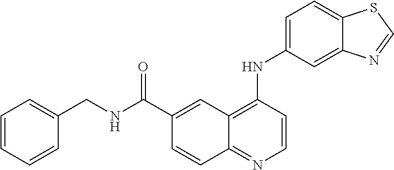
C1(C(=O)NCC2=CC=CC=C2)=CC2=C(NC3=CC=C4C(=C3)N=CS4)C=CN=C2C=C1
